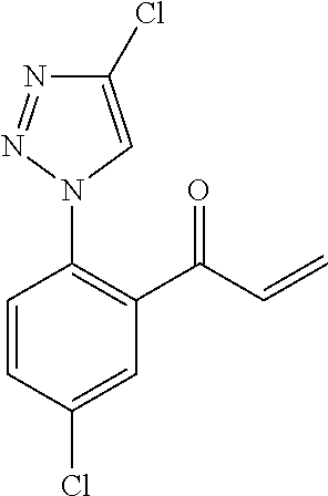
C1=CC(Cl)=CC(C(=O)C=C)=C1N1C=C(Cl)N=N1
